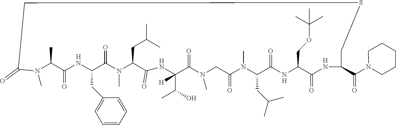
[H].[H].C1(=O)N(C)C(C)C(=O)NC(CC2=CC=CC=C2)C(=O)N(C)C(CC(C)C)C(=O)NC(C(O)C)([H])C(=O)N(C)CC(=O)N(C)C(CC(C)C)C(=O)NC(COC(C)(C)C)C(=O)NC(C(N2CCCCC2)=O)CSC1.[H].[H]
